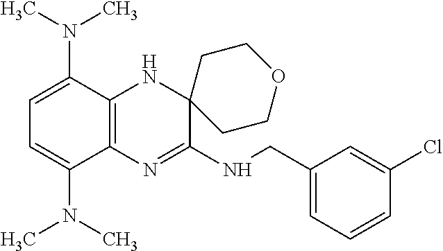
C1=C(N(C)C)C2=C(C(N(C)C)=C1)N=C(NCC1=CC=CC(Cl)=C1)C1(N2)CCOCC1
